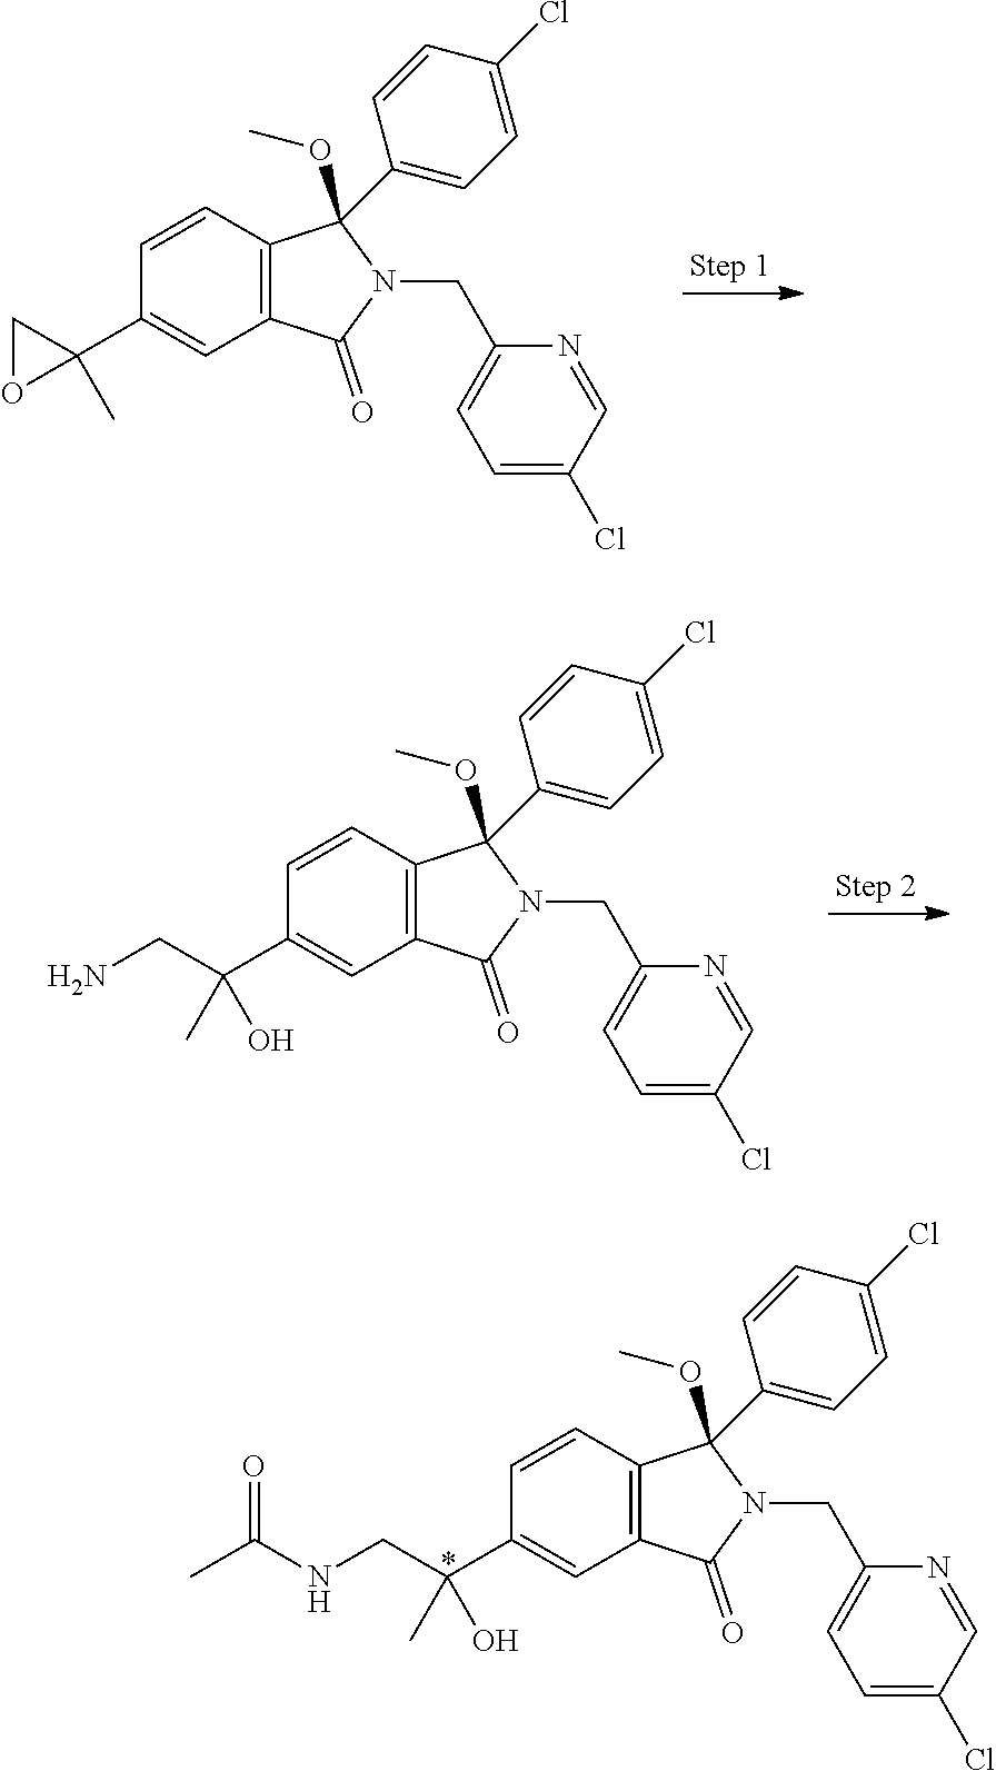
C1=CC2=C(C=C1C1(C)CO1)C(=O)N(CC1=CC=C(Cl)C=N1)C2(OC)C1=CC=C(Cl)C=C1.C1=CC2=C(C=C1C(O)(CN)C)C(=O)N(CC1=CC=C(Cl)C=N1)C2(OC)C1=CC=C(Cl)C=C1.C1=CC2=C(C=C1C(O)(CNC(C)=O)C)C(=O)N(CC1=CC=C(Cl)C=N1)C2(OC)C1=CC=C(Cl)C=C1
